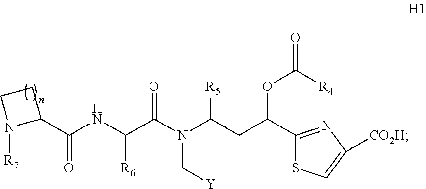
C(=O)(C1CCN1[R7])NC(C(N(C(CC(C1=NC([CO2H])=CS1)OC(=O)[R4])[R5])C[Y])=O)[R6]
